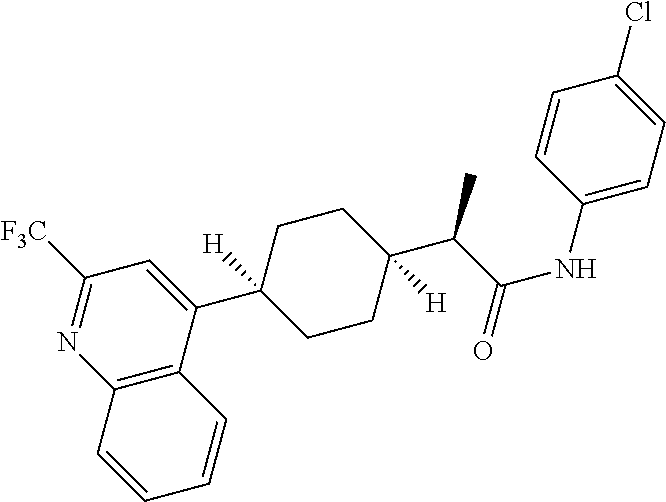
C12=C(C(C3([H])CCC(C(C(NC4=CC=C(Cl)C=C4)=O)C)([H])CC3)=CC([F3C])=N1)C=CC=C2
